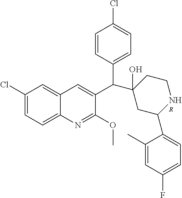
[R].C1(Cl)=CC=C2C(=C1)C=C(C(C1(O)CC(C3=CC=C(F)C=C3C)NCC1)C1=CC=C(Cl)C=C1)C(OC)=N2
